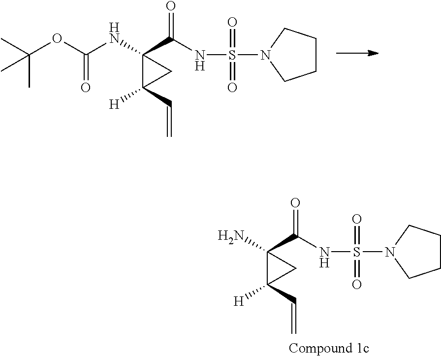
CC(OC(NC1(C(NS(N2CCCC2)(=O)=O)=O)C([H])(C=C)C1)=O)(C)C.NC1(C(NS(N2CCCC2)(=O)=O)=O)C([H])(C=C)C1
